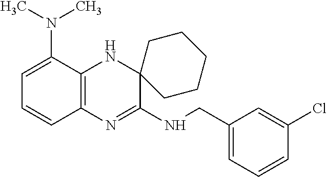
C1=C(N(C)C)C2=C(C=C1)N=C(NCC1=CC=CC(Cl)=C1)C1(N2)CCCCC1
